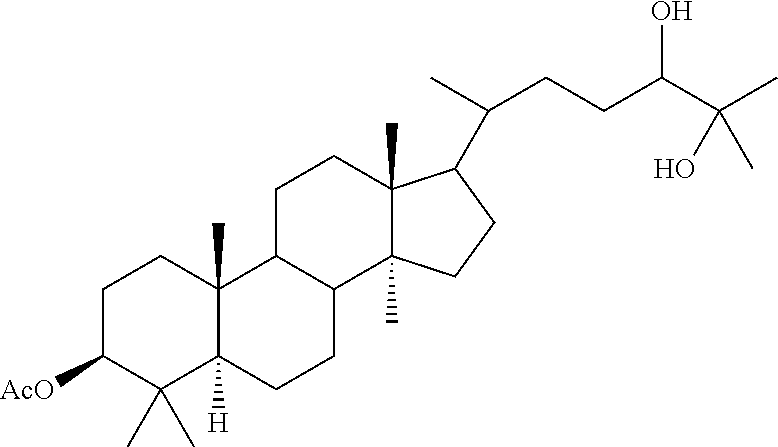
C1C([AcO])C(C)(C)C2([H])C(C)(C1)C1C(CC2)C2(C)C(C)(CC1)C(C(CCC(C(C)(C)O)O)C)CC2
